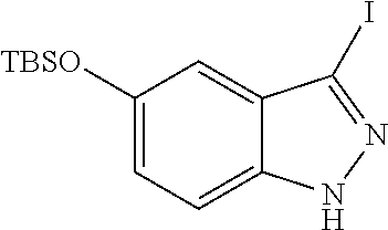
C1([TBSO])=CC=C2C(=C1)C(I)=NN2
